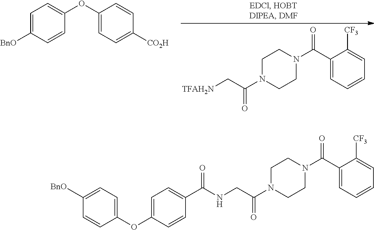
C1=C([BnO])C=CC(OC2=CC=C([CO2H])C=C2)=C1.C1(C(N2CCN(C(C[TFAH2N])=O)CC2)=O)=CC=CC=C1[CF3].C1(C(N2CCN(C(CNC(C3=CC=C(OC4=CC=C([BnO])C=C4)C=C3)=O)=O)CC2)=O)=CC=CC=C1[CF3]
